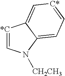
[*C]1=CN([CH2CH3])C2=CC=[C*]C=C12
